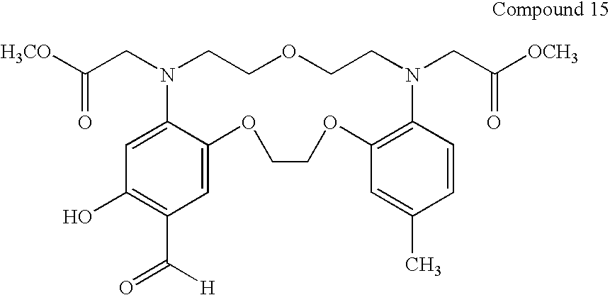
C1=C2C(=CC(C(=O)[H])=C1O)OCCOC1=C(C=CC(C)=C1)N(CC([OCH3])=O)CCOCCN2CC([H3CO])=O
